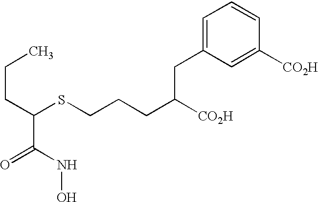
C(CC(SCCCC([CO2H])CC1=CC=CC([CO2H])=C1)C(=O)NO)C
